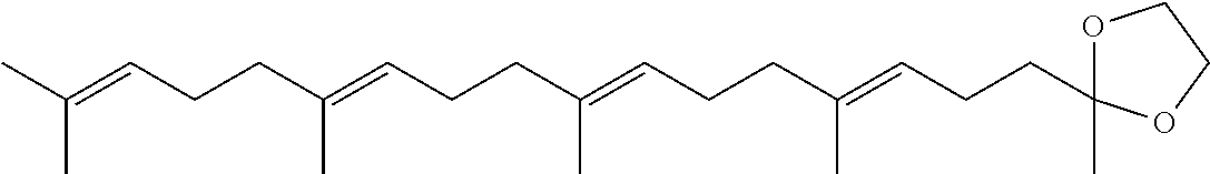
CC(=CCCC(=CCCC(=CCCC(=CCCC1(C)OCCO1)C)C)C)C
